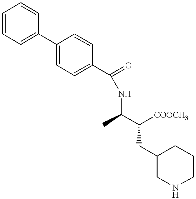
C1=CC=C(C2=CC=C(C(=O)NC(C)C([COOCH3])CC3CNCCC3)C=C2)C=C1
